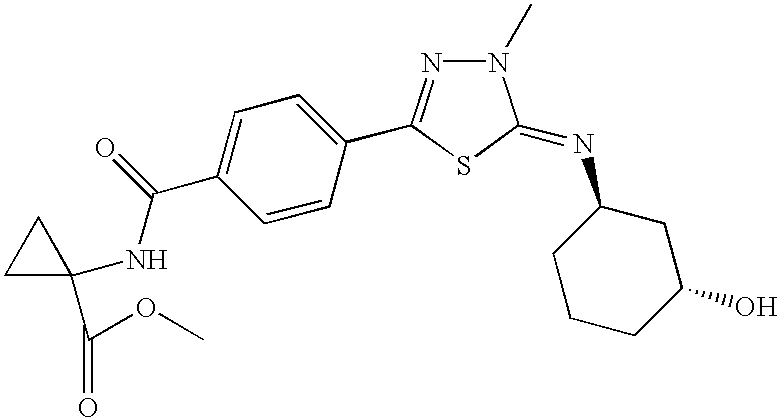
C1=CC(C2=NN(C)C(=NC3CCCC(O)C3)S2)=CC=C1C(NC1(C(OC)=O)CC1)=O
